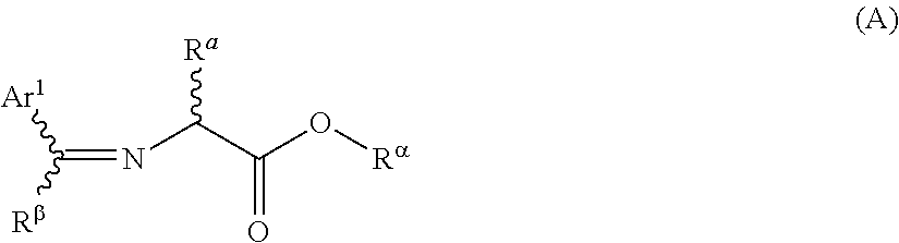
C(=NC(C(O[Ra])=O)[Ra])([Rb])[Ar1]
